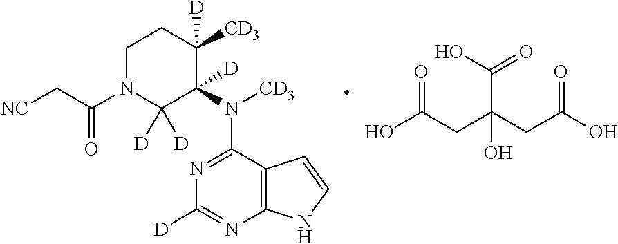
C1N(C(C[NC])=O)C([D])([D])C(N([CD3])C2=NC([D])=NC3=C2C=CN3)([D])C([CD3])([D])C1.OC(CC(CC(O)=O)(C(O)=O)O)=O
